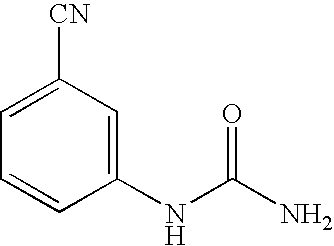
C1=CC(NC(N)=O)=CC([CN])=C1
